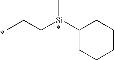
CCC[Si](C)C1CCCCC1
